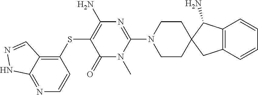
C1(N2CCC3(CC2)CC2=C(C3N)C=CC=C2)=NC(N)=C(SC2=C3C(=NC=C2)NN=C3)C(=O)N1C
